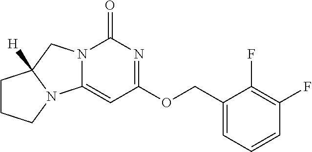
C1(COC2=NC(=O)N3C(=C2)N2C([H])(C3)CCC2)=CC=CC(F)=C1F
